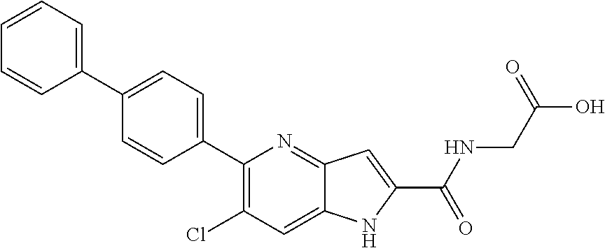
C1(C2=CC=C(C3=CC=CC=C3)C=C2)=C(Cl)C=C2C(=N1)C=C(C(NCC(O)=O)=O)N2
